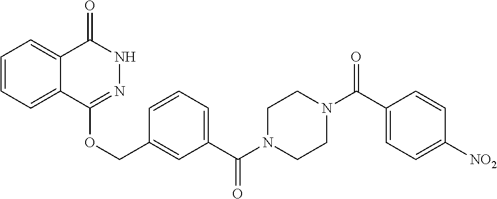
C1=CC=C2C(=C1)C(=O)NN=C2OCC1=CC(C(N2CCN(C(C3=CC=C([NO2])C=C3)=O)CC2)=O)=CC=C1
